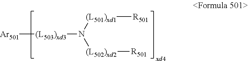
[Ar501][(L503)xd3]N([(L502)xd2][R501])[(L501)xd1][R501]
